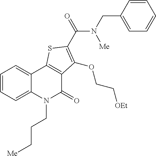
C1=CC=C2C(=C1)C1=C(C(=O)N2CCC[Me])C(OCC[OEt])=C(C(=O)N([Me])CC2=CC=CC=C2)S1
